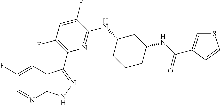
C1(F)=CC2=C(N=C1)NN=C2C1=C(F)C=C(F)C(NC2CCCC(NC(=O)C3=CSC=C3)C2)=N1
